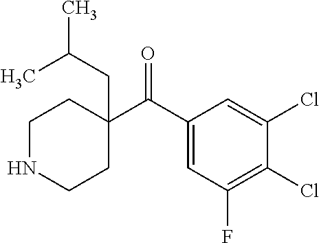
C1(C(C2=CC(F)=C(Cl)C(Cl)=C2)=O)(CC(C)C)CCNCC1
